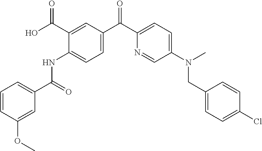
C1=CC(OC)=CC(C(=O)NC2=CC=C(C(C3=CC=C(N(C)CC4=CC=C(Cl)C=C4)C=N3)=O)C=C2C(O)=O)=C1
